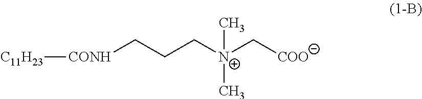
[CONH](CCC[N+](C[COO])(C)C)[C11H23]
